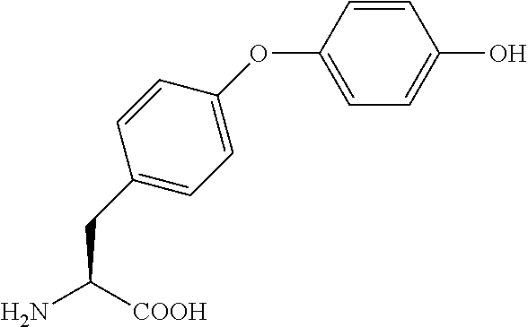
C1(CC(N)[COOH])=CC=C(OC2=CC=C(O)C=C2)C=C1
